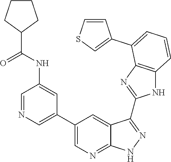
C1=NC=C(C2=CN=C3C(=C2)C(C2=NC4=C(N2)C=CC=C4C2=CSC=C2)=NN3)C=C1NC(C1CCCC1)=O
